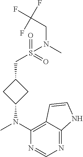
N1=C2C(=C(N(C)C3CC(CS(N(CC(F)(F)F)C)(=O)=O)C3)N=C1)C=CN2
